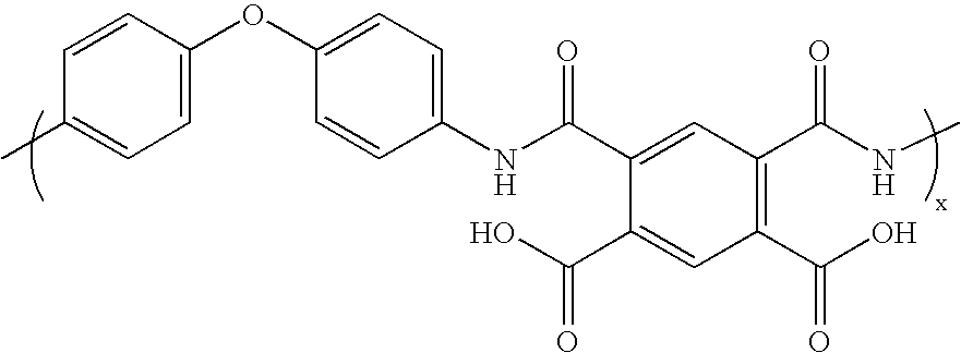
C1=CC(C)=CC=C1OC1=CC=C(NC(C2=CC(C(NC)=O)=C(C(O)=O)C=C2C(O)=O)=O)C=C1
